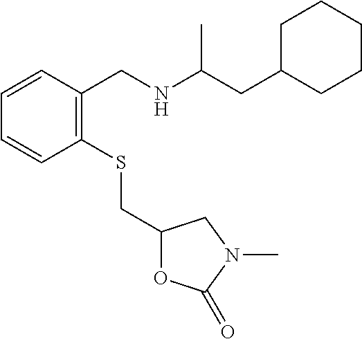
C1=CC(CNC(CC2CCCCC2)C)=C(SCC2OC(=O)N(C)C2)C=C1
